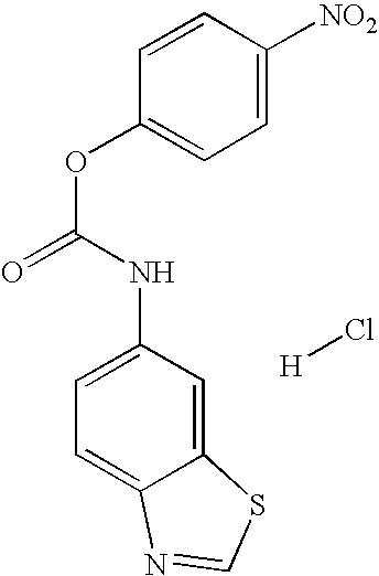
O(C(=O)NC1=CC=C2C(=C1)SC=N2)C1=CC=C([NO2])C=C1.[H]Cl
